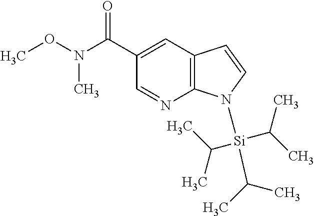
C1(C(N(OC)C)=O)=CC2=C(N=C1)N([Si](C(C)C)(C(C)C)C(C)C)C=C2
